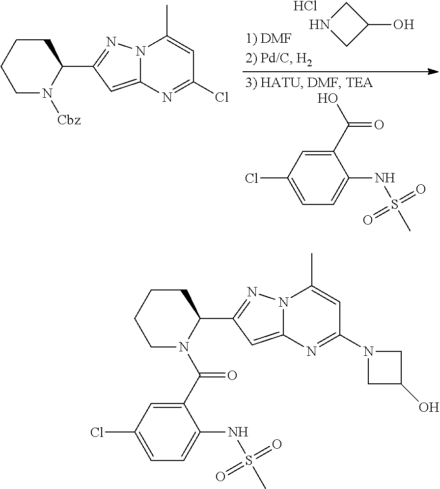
C1CCC(C2=NN3C(=C2)N=C(N2CC(O)C2)C=C3C)N(C(C2=CC(Cl)=CC=C2NS(C)(=O)=O)=O)C1.C1NCC1O.Cl.C1(Cl)=CC=C(NS(C)(=O)=O)C(C(O)=O)=C1.C1CCC(C2=NN3C(=C2)N=C(Cl)C=C3C)N([Cbz])C1
